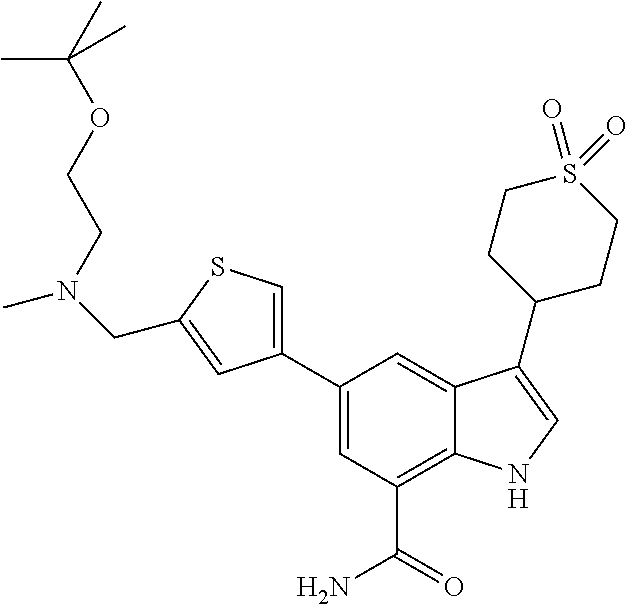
C1(C2=CSC(CN(CCOC(C)(C)C)C)=C2)=CC(C(=O)N)=C2C(=C1)C(C1CCS(=O)(=O)CC1)=CN2
